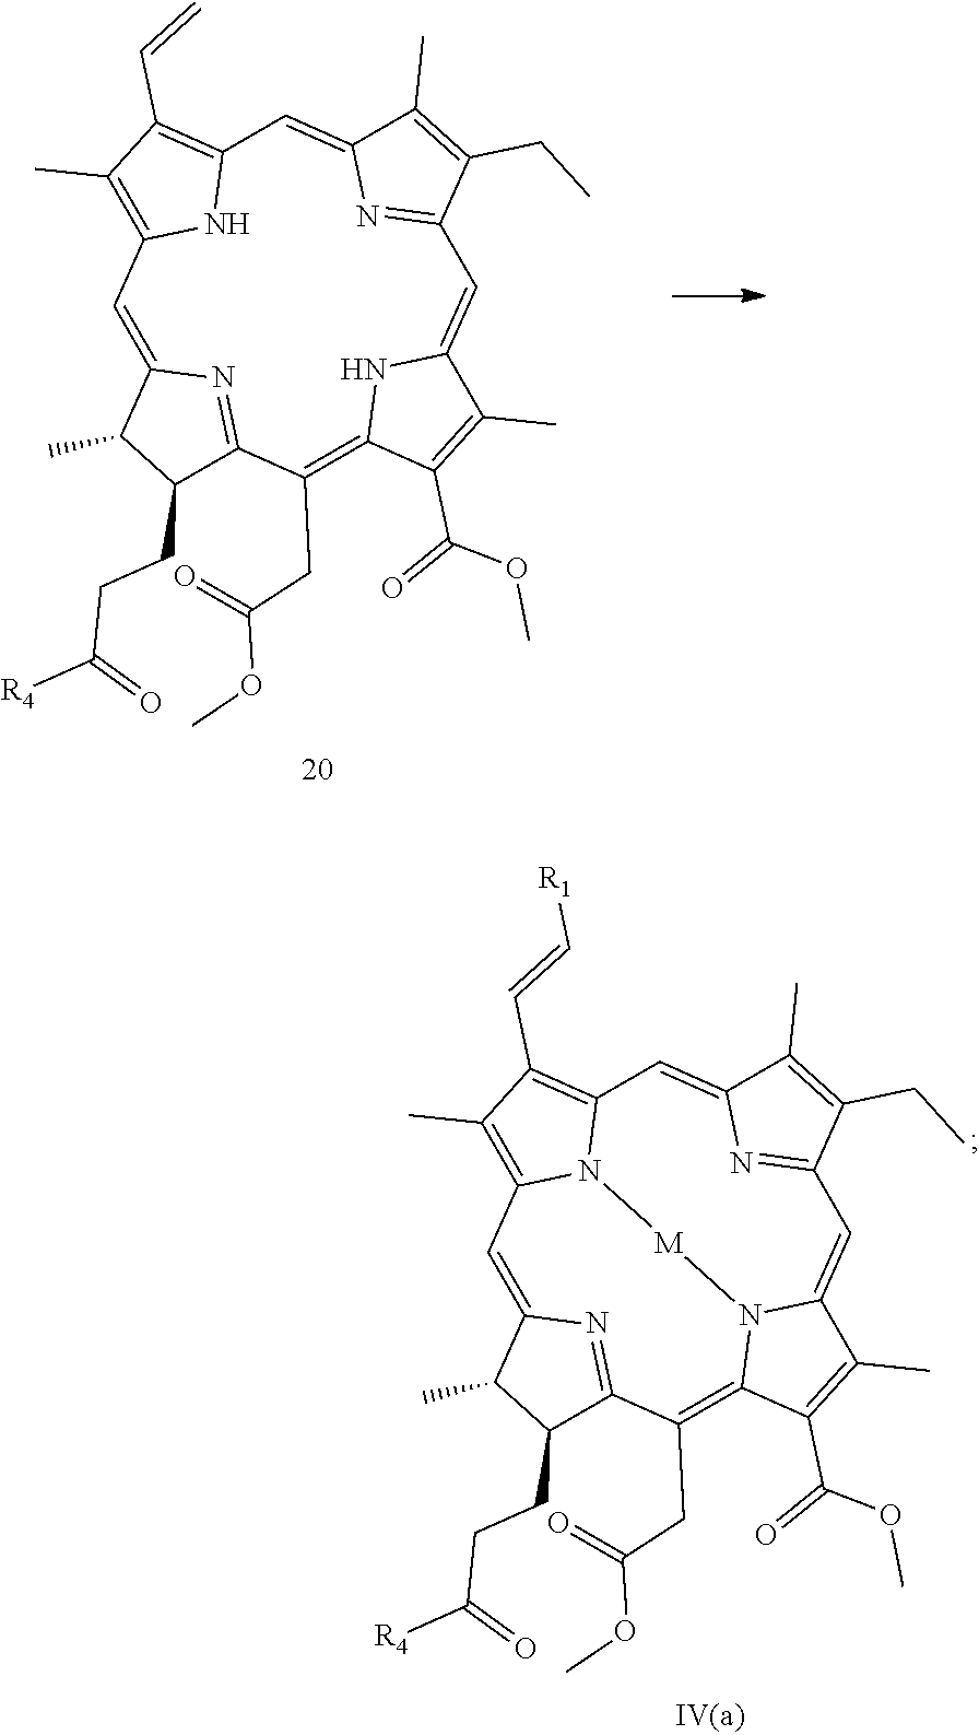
O(C(CC1=C2NC(=CC3=NC(=CC4=C(C=C)C(C)=C(N4)C=C4C(C)C(CCC([R4])=O)C1=N4)C(C)=C3CC)C(C)=C2C(OC)=O)=O)C.O(C(CC1=C2C(C(OC)=O)=C(C)C3=CC4=NC(=CC5=C(C=C[R1])C(C)=C(C=C6C(C)C(CCC([R4])=O)C1=N6)N5[M]N32)C(C)=C4CC)=O)C
